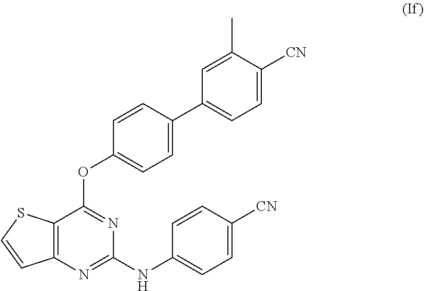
C12=C(N=C(NC3=CC=C([CN])C=C3)N=C1OC1=CC=C(C3=CC=C([CN])C(C)=C3)C=C1)C=CS2
